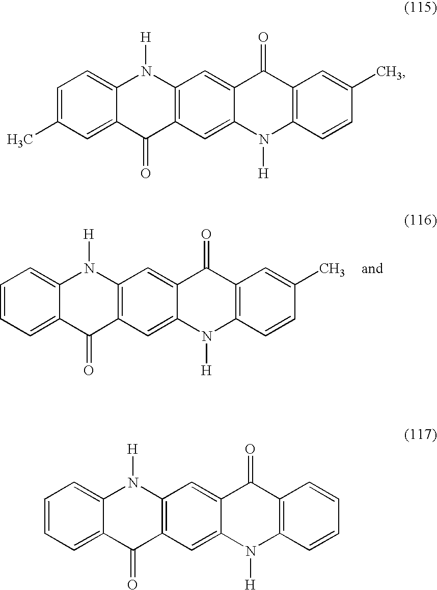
C12=CC(C)=CC=C1N([H])C1=C(C2=O)C=C2C(=C1)C(=O)C1=C(N2[H])C=CC(C)=C1.C12=CC=CC=C1N([H])C1=C(C2=O)C=C2C(=C1)C(=O)C1=C(N2[H])C=CC=C1.C12=CC=CC=C1N([H])C1=C(C2=O)C=C2C(=C1)C(=O)C1=C(N2[H])C=CC(C)=C1
